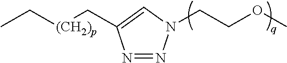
N1=NN(CCOC)C=C1C[(CH2)p]CC
